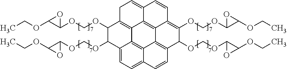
C1(OCOC2C(OCC)O2)C(OCOC2C(OCC)O2)C2=CC=C3C4=C2C2=C1CC=C1C2=C2C4=C(C(OCOC4C(OCC)O4)C(OCOC4C(OCC)O4)=C2C=C1)C=C3
